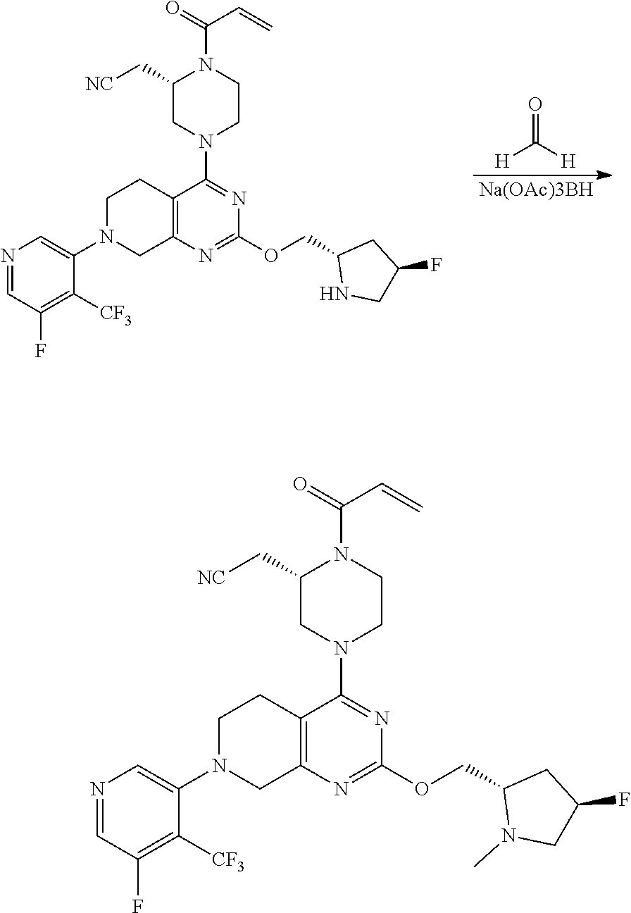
C1N(C2=CN=CC(F)=C2[CF3])CC2=C(C1)C(N1CC(C[NC])N(C(=O)C=C)CC1)=NC(OCC1NCC(F)C1)=N2.O=C([H])[H].[Na(OAc)3BH].C1N(C2=CN=CC(F)=C2[CF3])CC2=C(C1)C(N1CC(C[NC])N(C(=O)C=C)CC1)=NC(OCC1N(C)CC(F)C1)=N2
